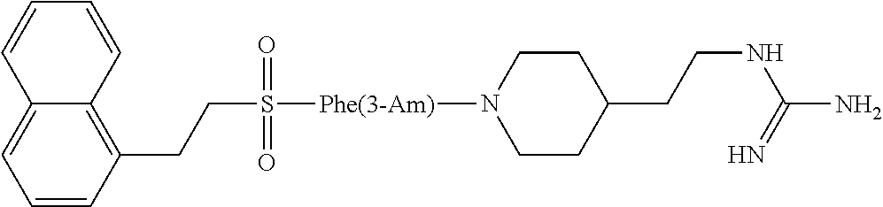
C(S(=O)(=O)[Phe(3-Am)]N1CCC(CCNC(N)=N)CC1)CC1=C2C(=CC=C1)C=CC=C2
